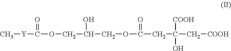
O(C(CC(C[COOH])([COOH])O)=O)CC(O)COC([Y]C)=O
